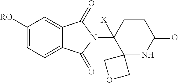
C1([RO])=CC=C2C(=C1)C(=O)N(C1([X])C3(NC(=O)CC1)COC3)C2=O
